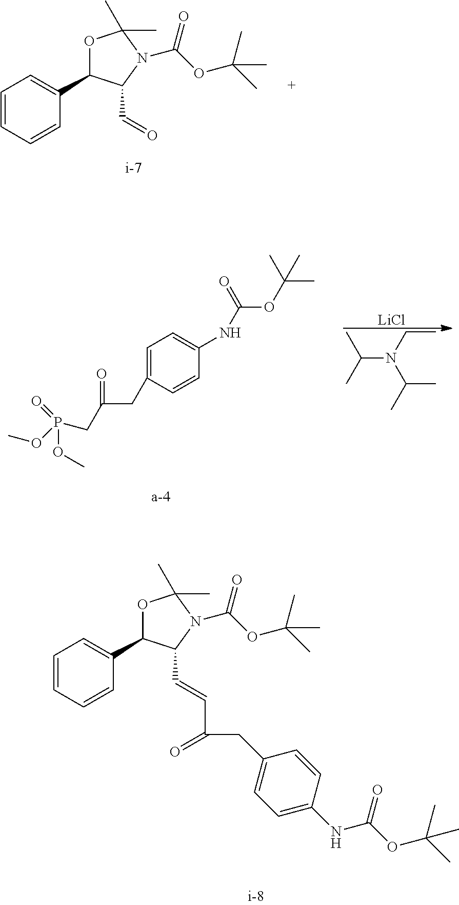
CC(C)N(C(C)C)CC.[LiCl].C1=C(CC(CP(OC)(=O)OC)=O)C=CC(NC(OC(C)(C)C)=O)=C1.C1=CC=CC(C2OC(C)(C)N(C(OC(C)(C)C)=O)C2C=CC(=O)CC2=CC=C(NC(OC(C)(C)C)=O)C=C2)=C1.C1=CC=CC(C2OC(C)(C)N(C(OC(C)(C)C)=O)C2C=O)=C1
